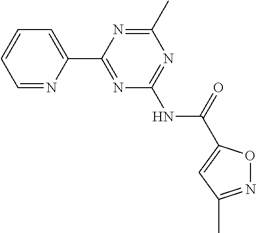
C1=NC(C2=NC(NC(=O)C3=CC(C)=NO3)=NC(C)=N2)=CC=C1
